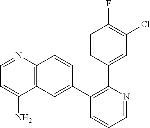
C1=CC(C2=C(C3=CC4=C(C=C3)N=CC=C4N)C=CC=N2)=CC(Cl)=C1F
